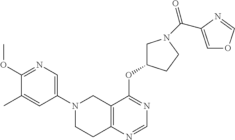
C1(N2CCC3=C(C2)C(OC2CN(C(=O)C4=COC=N4)CC2)=NC=N3)=CN=C(OC)C(C)=C1
